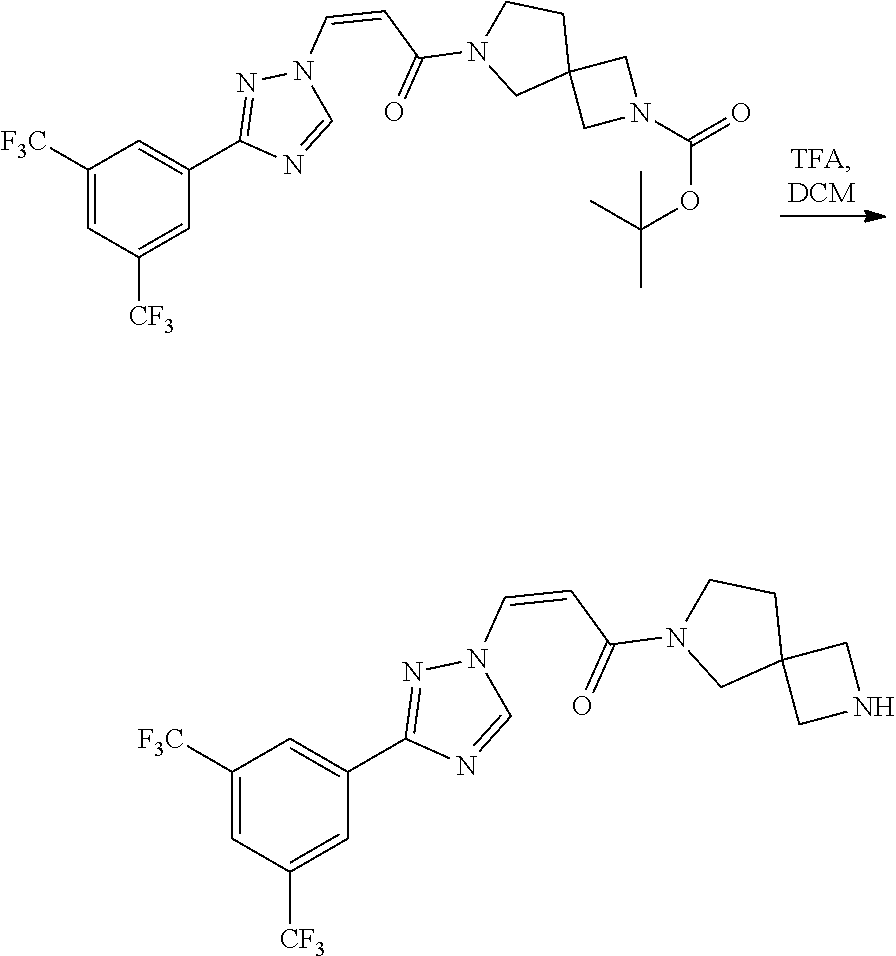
C1([F3C])=CC([CF3])=CC(C2=NN(C=CC(N3CC4(CC3)CN(C(=O)OC(C)(C)C)C4)=O)C=N2)=C1.C1([F3C])=CC([CF3])=CC(C2=NN(C=CC(N3CC4(CC3)CNC4)=O)C=N2)=C1
